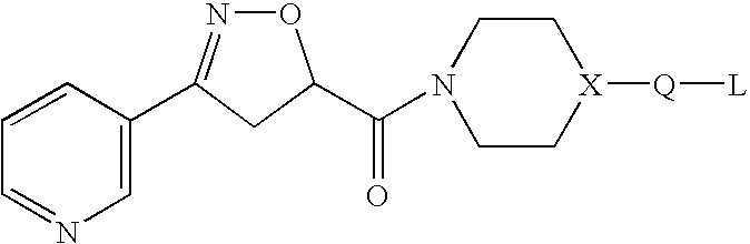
C1(C2=NOC(C(N3CC[X]([Q][L])CC3)=O)C2)=CN=CC=C1
